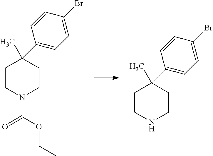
C1CN(C(OCC)=O)CCC1(C1=CC=C(Br)C=C1)C.C1CNCCC1(C1=CC=C(Br)C=C1)C
